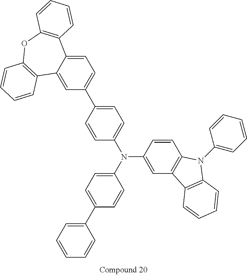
C1(C2=CC=CC=C2)=CC=C(N(C2=CC3=C(C=C2)N(C2=CC=CC=C2)C2=C3C=CC=C2)C2=CC=C(C3=CC=C4C(=C3)C3=C(OC5=C4C=CC=C5)C=CC=C3)C=C2)C=C1
